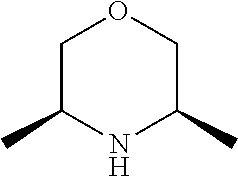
C1C(C)NC(C)CO1
